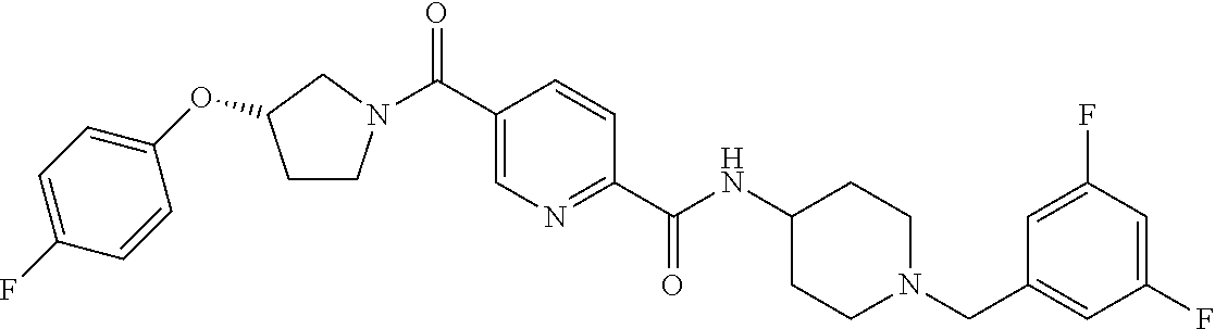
N(C(C1=NC=C(C(=O)N2CCC(OC3=CC=C(F)C=C3)C2)C=C1)=O)C1CCN(CC2=CC(F)=CC(F)=C2)CC1
